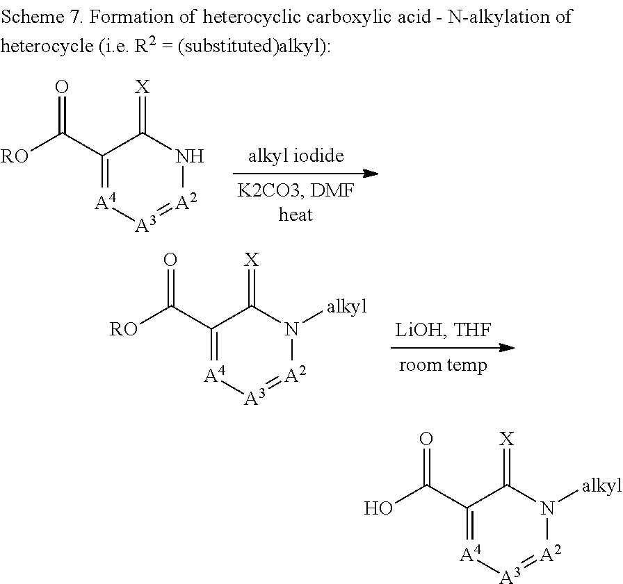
[RO]C(C1=[A4][A3]=[A2]NC1=[X])=O.[RO]C(C1=[A4][A3]=[A2]N([alkyl])C1=[X])=O.OC(C1=[A4][A3]=[A2]N([alkyl])C1=[X])=O
